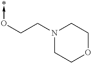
C(CN1CCOCC1)O->*
